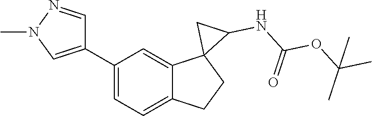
C1(C2=CN(C)N=C2)=CC=C2C(=C1)C1(CC2)C(NC(OC(C)(C)C)=O)C1
